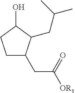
C1CC(O)C(CC(C)C)C1CC([OR1])=O
